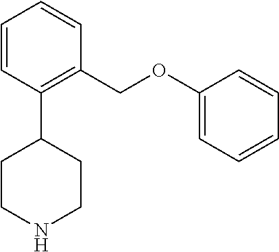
C1CNCCC1C1=C(COC2=CC=CC=C2)C=CC=C1
